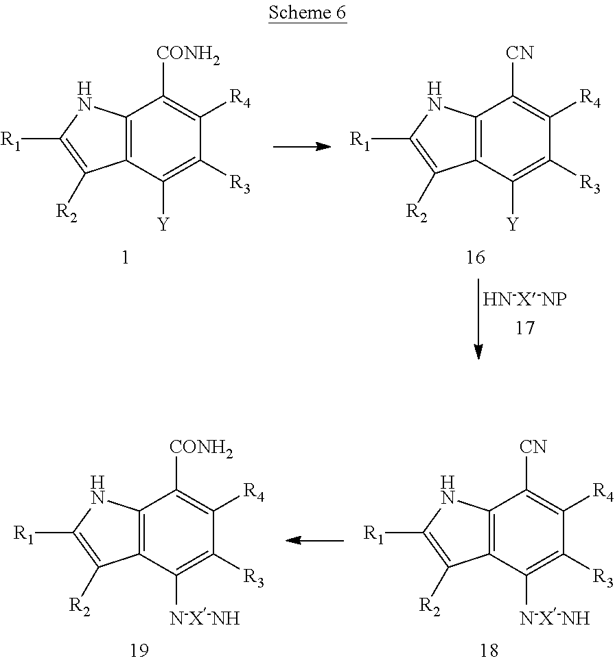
C12=C(C([Y])=C([R3])C([R4])=C1[CONH2])C([R2])=C([R1])N2.C12=C(C([Y])=C([R3])C([R4])=C1[CN])C([R2])=C([R1])N2.C12=C(C([N-X-NH])=C([R3])C([R4])=C1[CONH2])C([R2])=C([R1])N2.C12=C(C([N-X-NH])=C([R3])C([R4])=C1[CN])C([R2])=C([R1])N2
